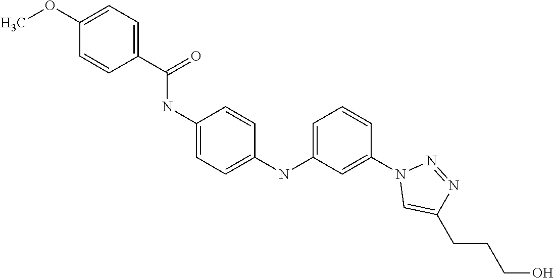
C1(C(=O)NC2=CC=C(NC3=CC=CC(N4C=C(CCCO)N=N4)=C3)C=C2)=CC=C(OC)C=C1
